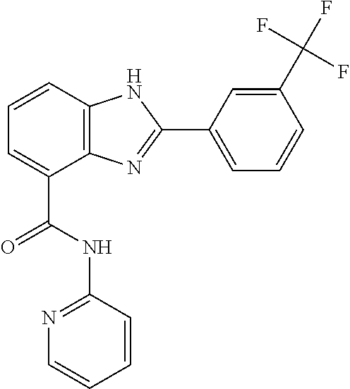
C1=CC2=C(C(C(NC3=NC=CC=C3)=O)=C1)N=C(C1=CC=CC(C(F)(F)F)=C1)N2
